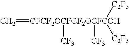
C=[CFCF2OCFCF2OCFCOH]([CF3])([CF3])([C2F5])[C2F5]
